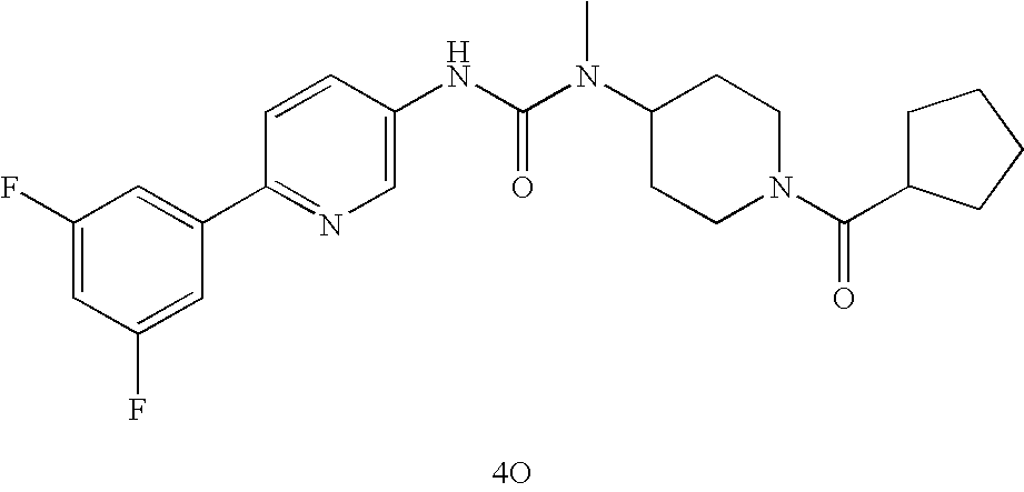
[4O].C1(C2=CC(F)=CC(F)=C2)=NC=C(NC(N(C2CCN(C(=O)C3CCCC3)CC2)C)=O)C=C1
